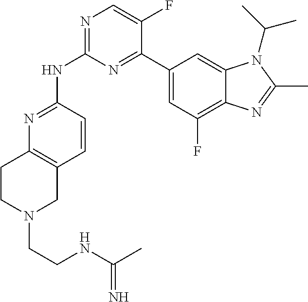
N1=C(NC2=NC=C(F)C(C3=CC(F)=C4C(=C3)N(C(C)C)C(C)=N4)=N2)C=CC2=C1CCN(CCNC(C)=N)C2
